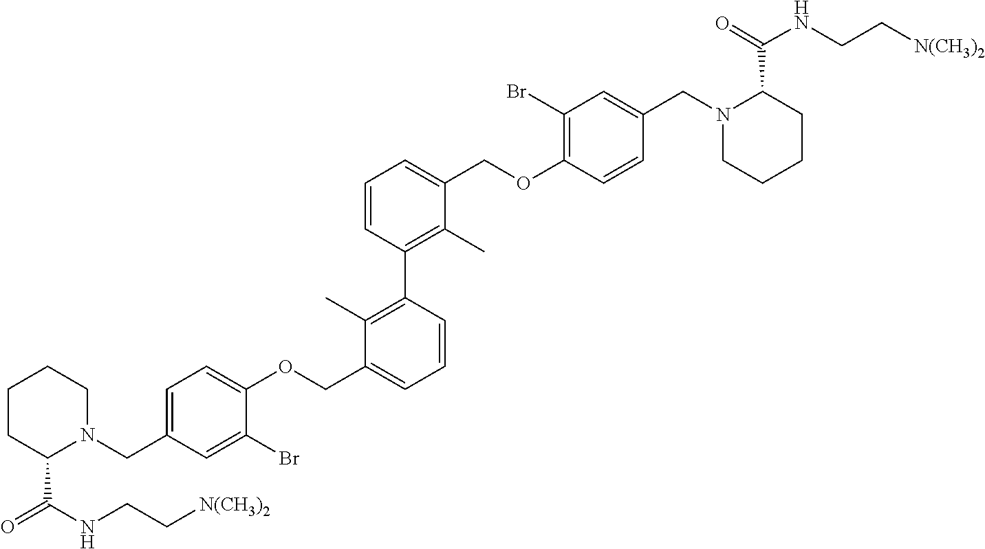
C1=C(CN2CCCCC2C(=O)NCC[N(CH3)2])C=C(Br)C(OCC2=CC=CC(C3=C(C)C(COC4=C(Br)C=C(CN5CCCCC5C(=O)NCC[N(CH3)2])C=C4)=CC=C3)=C2C)=C1
